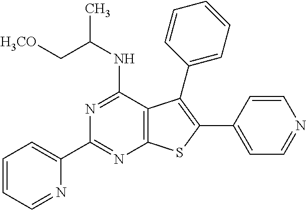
C1=CC=NC(C2=NC3=C(C(NC(C)C[H3CO])=N2)C(C2=CC=CC=C2)=C(C2=CC=NC=C2)S3)=C1
